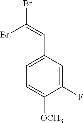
C1(C=C(Br)Br)=CC=C([OCH3])C(F)=C1
